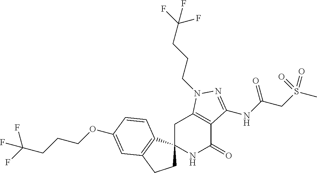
O(C1=CC2=C(C3(CC2)NC(=O)C2=C(C3)N(CCCC(F)(F)F)N=C2NC(=O)CS(C)(=O)=O)C=C1)CCCC(F)(F)F
